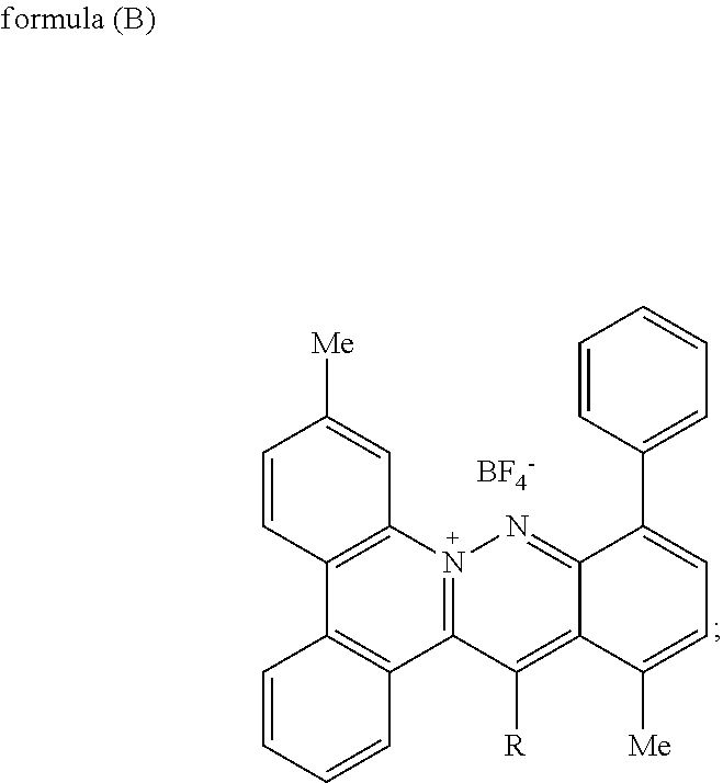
C12=N(C3=C(C4=C1C=CC=C4)C=CC([Me])=C3)N=C1C(=C2[R])C([Me])=CC=C1C1=CC=CC=C1.[BF4-]
